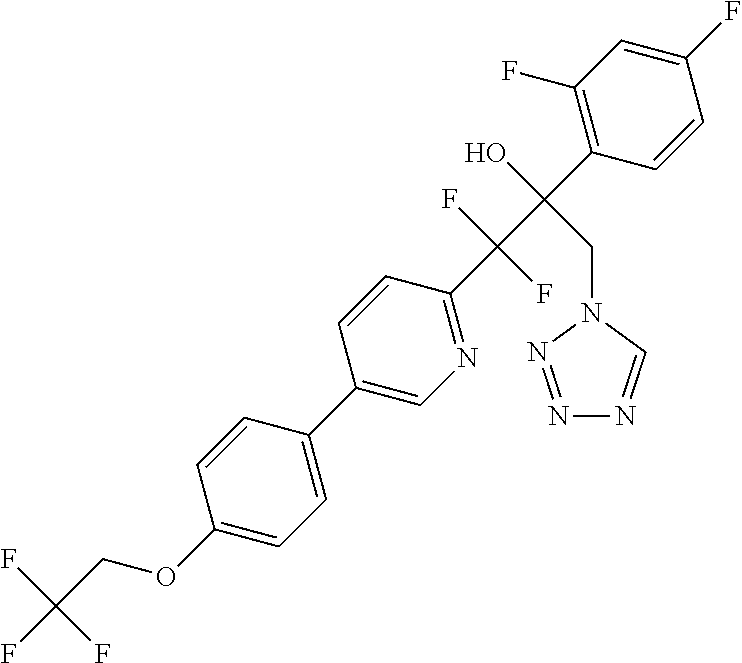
C1(C2=CN=C(C(C(C3=C(F)C=C(F)C=C3)(O)CN3C=NN=N3)(F)F)C=C2)=CC=C(OCC(F)(F)F)C=C1
